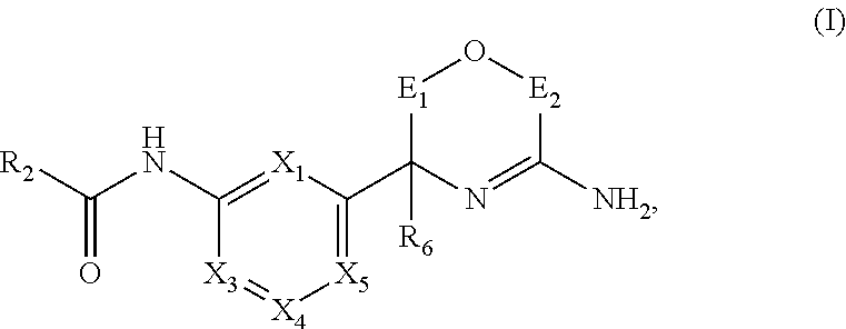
[R2]C(NC1=[X1]C(C2([R6])N=C([NH2])[E2]O[E1]2)=[X5][X4]=[X3]1)=O
